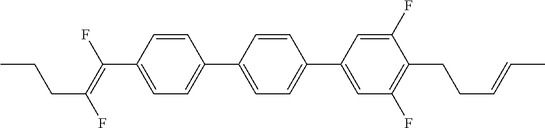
C1=CC(C(=C(F)CCC)F)=CC=C1C1=CC=C(C2=CC(F)=C(CCC=CC)C(F)=C2)C=C1
